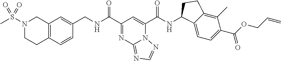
N12C(C(NC3C4=CC=C(C(OCC=C)=O)C(C)=C4CC3)=O)=CC(C(NCC3=CC4=C(C=C3)CCN(S(C)(=O)=O)C4)=O)=NC1=NC=N2
